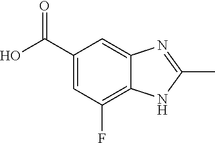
C1(C(O)=O)=CC(F)=C2C(=C1)N=C(C)N2
